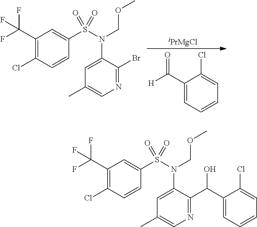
C1=C(N(S(C2=CC(C(F)(F)F)=C(Cl)C=C2)(=O)=O)COC)C(Br)=NC=C1C.[iPrMgCl].C1(C([H])=O)=CC=CC=C1Cl.C1=C(N(S(C2=CC(C(F)(F)F)=C(Cl)C=C2)(=O)=O)COC)C(C(C2=CC=CC=C2Cl)O)=NC=C1C
